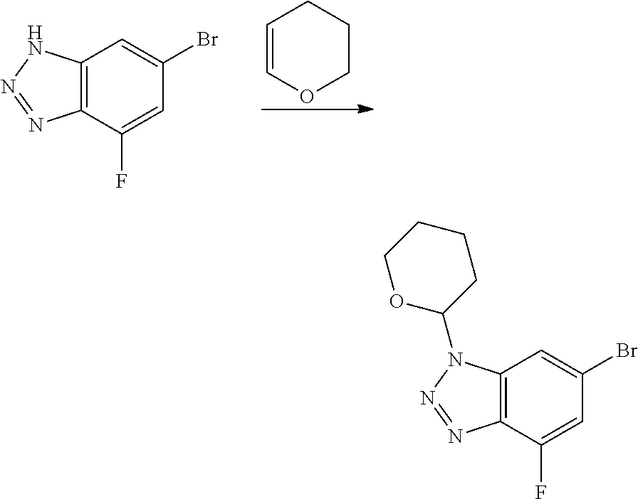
C12=C(C(F)=CC(Br)=C1)N=NN2.C1=COCCC1.C12=C(C(F)=CC(Br)=C1)N=NN2C1CCCCO1
